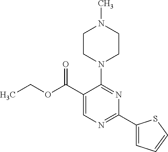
N1(C2=NC(C3=CC=CS3)=NC=C2C(OCC)=O)CCN(C)CC1
